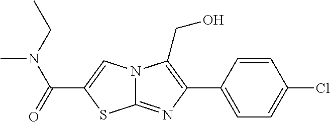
N12C(=NC(C3=CC=C(Cl)C=C3)=C1CO)SC(C(=O)N(CC)C)=C2
